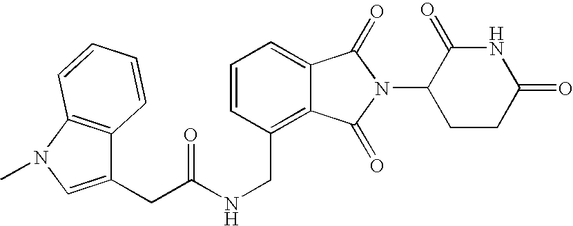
C1=CC(CNC(=O)CC2=CN(C)C3=C2C=CC=C3)=C2C(=C1)C(=O)N(C1CCC(=O)NC1=O)C2=O
